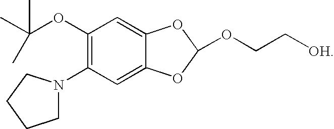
C1(OC(C)(C)C)=C(N2CCCC2)C=C2C(=C1)OC(OCC[OH])O2
